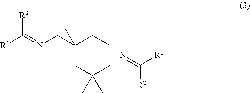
[R2]C(=NCC1(C)CCCC(C)(C)C1)[R1].CN=C([R1])[R2]
